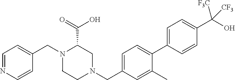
C1=NC=CC(CN2CCN(CC3=CC=C(C4=CC=C(C(O)([CF3])[CF3])C=C4)C(C)=C3)CC2C(O)=O)=C1
